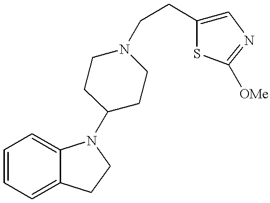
C1=CC=C2C(=C1)N(C1CCN(CCC3=CN=C([OMe])S3)CC1)CC2
